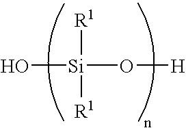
[Si](O[H])([R1])([R1])O
